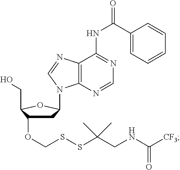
OCC1OC(N2C3=C(N=C2)C(NC(C2=CC=CC=C2)=O)=NC=N3)CC1OCSSC(CNC([CF3])=O)(C)C
